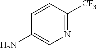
C1=CC([CF3])=NC=C1N
